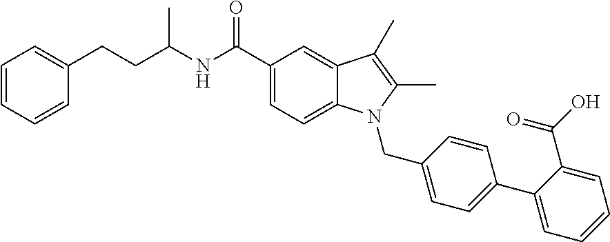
C(C(NC(C1=CC=C2C(=C1)C(C)=C(C)N2CC1=CC=C(C2=CC=CC=C2C(O)=O)C=C1)=O)C)CC1=CC=CC=C1
